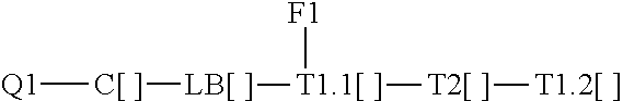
[Q1][C[ ]][LB[ ]][T1.1[ ]]([T2[ ]][T1.2[ ]])[F1]
